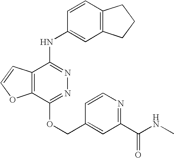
C12=C(C(NC3=CC4=C(C=C3)CCC4)=NN=C1OCC1=CC(C(NC)=O)=NC=C1)C=CO2
